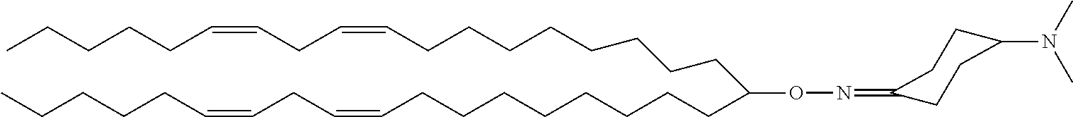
C(CCCCCCCCC=CCC=CCCCCC)(CCCCCCCCC=CCC=CCCCCC)ON=C1CCC(N(C)C)CC1
